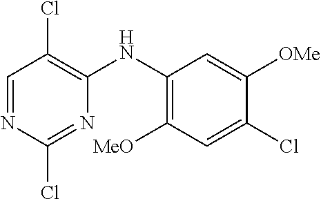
C1=NC(Cl)=NC(NC2=C([MeO])C=C(Cl)C([OMe])=C2)=C1Cl
